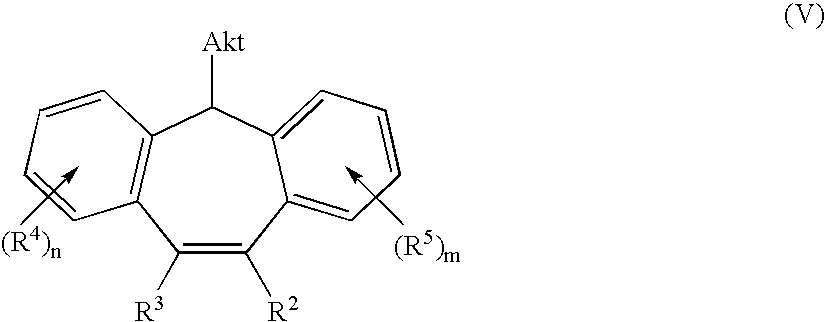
C1([R3])=C([R2])C2=CC=CC=C2C([Akt])C2=C1C=CC=C2
